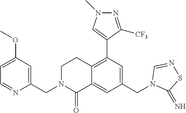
C1=C(OC)C=C(CN2CCC3=C(C4=CN(C)N=C4[CF3])C=C(CN4C(=N)SN=C4)C=C3C2=O)N=C1
